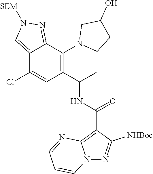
C12=CN([SEM])N=C1C(N1CCC(O)C1)=C(C(C)NC(C1=C3N(N=C1[NHBoc])C=CC=N3)=O)C=C2Cl
